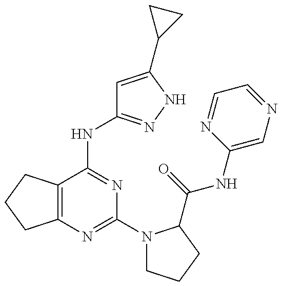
C12=C(C(NC3=NNC(C4CC4)=C3)=NC(N3CCCC3C(=O)NC3=CN=CC=N3)=N1)CCC2
